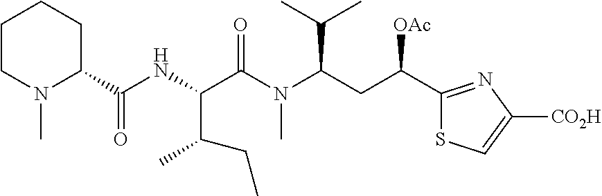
C1CN(C)C(C(NC(C(N(C(CC(C2=NC([CO2H])=CS2)[OAc])C(C)C)C)=O)C(C)CC)=O)CC1
